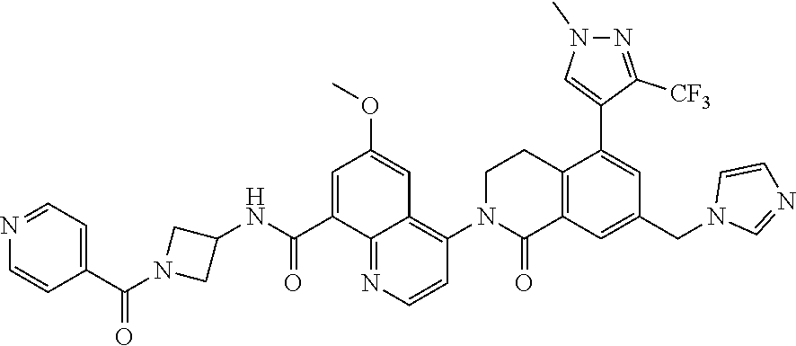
C1N(C2=C3C(=NC=C2)C(C(NC2CN(C(C4=CC=NC=C4)=O)C2)=O)=CC(OC)=C3)C(=O)C2=C(C1)C(C1=CN(C)N=C1[CF3])=CC(CN1C=NC=C1)=C2
